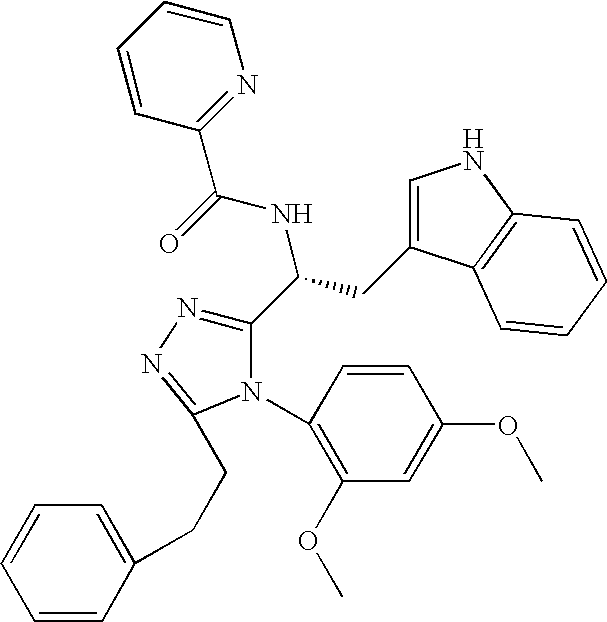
C1(C(CC2=CNC3=C2C=CC=C3)NC(=O)C2=NC=CC=C2)=NN=C(CCC2=CC=CC=C2)N1C1=C(OC)C=C(OC)C=C1
